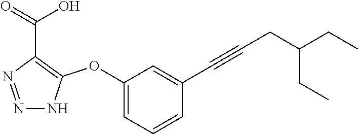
N1=NC(C(=O)O)=C(OC2=CC=CC(C#CCC(CC)CC)=C2)N1
